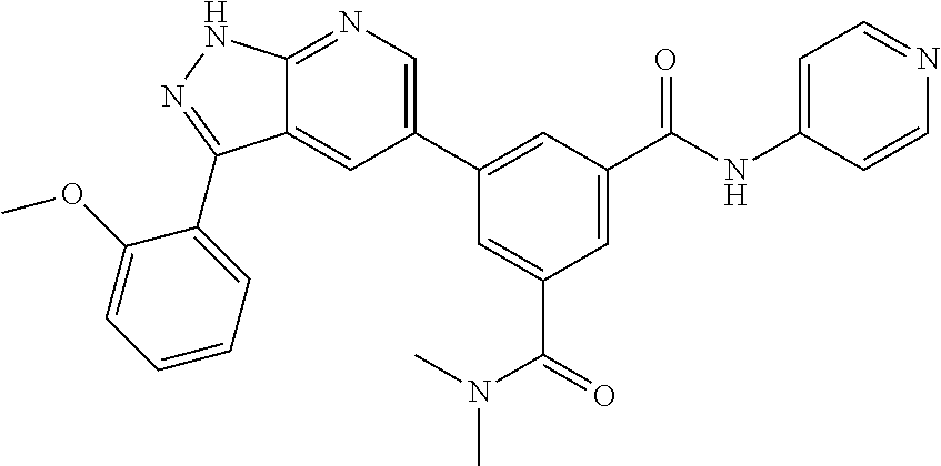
C12=CC(C3=CC(C(NC4=CC=NC=C4)=O)=CC(C(N(C)C)=O)=C3)=CN=C1NN=C2C1=CC=CC=C1OC
